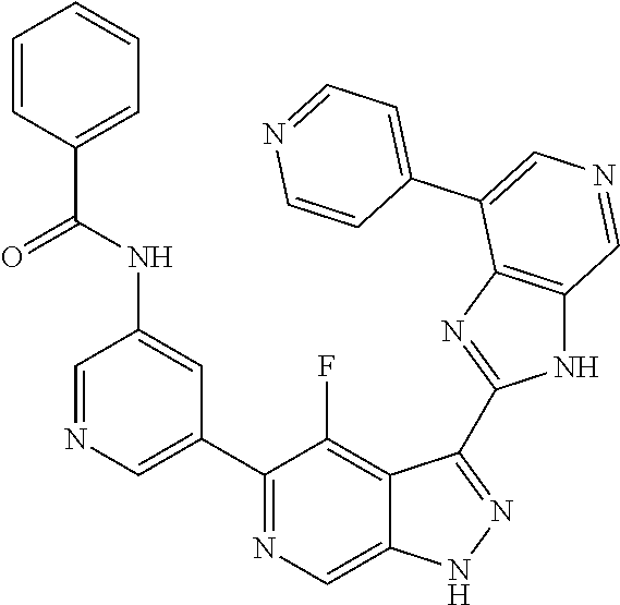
C1(C2=CN=CC(NC(=O)C3=CC=CC=C3)=C2)=NC=C2C(=C1F)C(C1=NC3=C(N1)C=NC=C3C1=CC=NC=C1)=NN2
